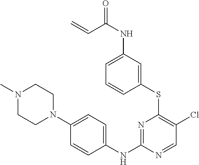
N1=C(NC2=CC=C(N3CCN(C)CC3)C=C2)N=CC(Cl)=C1SC1=CC(NC(=O)C=C)=CC=C1
